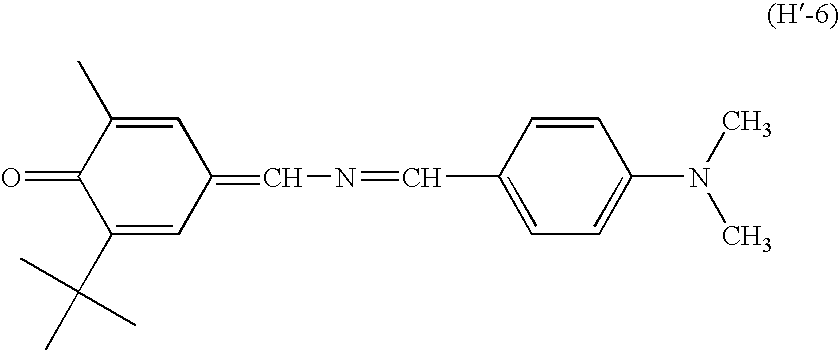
C1(C(C)(C)C)=CC(=CN=CC2=CC=C(N(C)C)C=C2)C=C(C)C1=O
